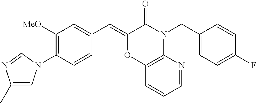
C1([MeO])=C(N2C=C(C)N=C2)C=CC(C=C2OC3=C(N(CC4=CC=C(F)C=C4)C2=O)N=CC=C3)=C1
